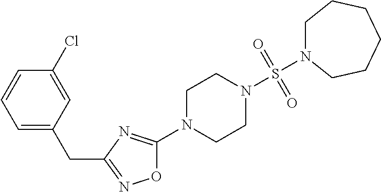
O1C(N2CCN(S(=O)(=O)N3CCCCCC3)CC2)=NC(CC2=CC=CC(Cl)=C2)=N1
